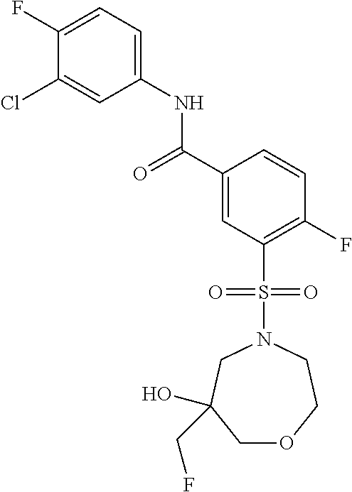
C1(F)=CC=C(NC(C2=CC(S(N3CC(O)(CF)COCC3)(=O)=O)=C(F)C=C2)=O)C=C1Cl
